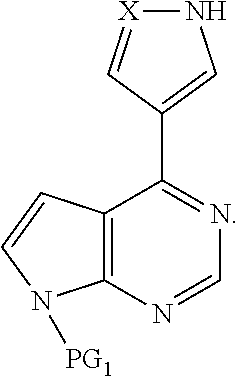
C12=C(N=CN=C1C1=CN[X]=C1)N([PG1])C=C2
